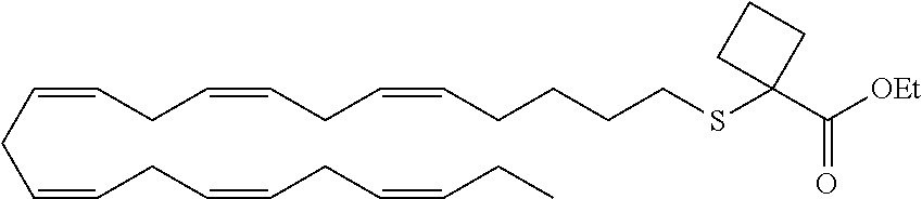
C(=CCC=CCC=CCC=CCC)CC=CCC=CCCCCSC1(C(=O)[OEt])CCC1
